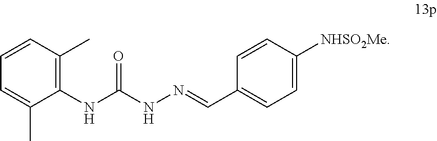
CC1=C(NC(NN=CC2=CC=C([NHSO2Me])C=C2)=O)C(C)=CC=C1
